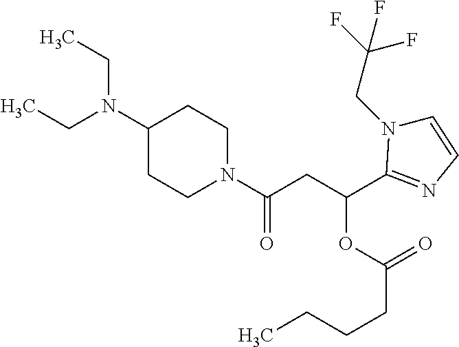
C(N(C1CCN(C(CC(OC(=O)CCCC)C2=NC=CN2CC(F)(F)F)=O)CC1)CC)C
